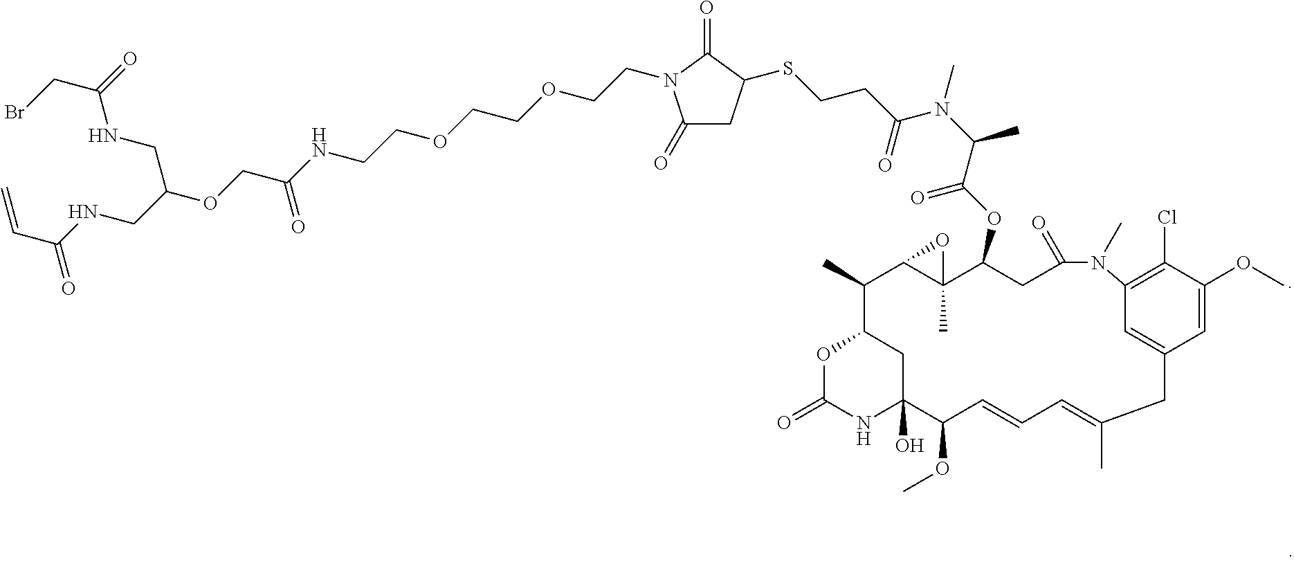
C1=C(OC)C(Cl)=C2C=C1CC(C)=CC=CC(OC)C1(O)NC(=O)OC(C(C)C3C(C)(C(OC(C(N(C(CCSC4CC(=O)N(CCOCCOCCNC(=O)COC(CNC(=O)CBr)CNC(=O)C=C)C4=O)=O)C)C)=O)CC(=O)N2C)O3)C1
